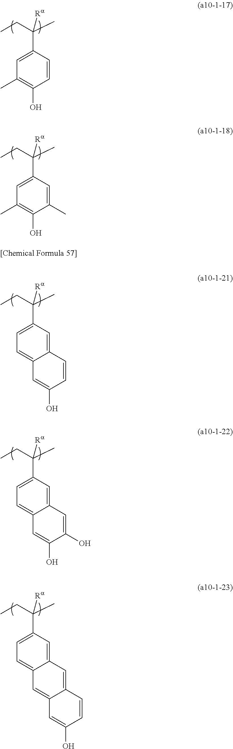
C1(C(CC)(C)[Ra])=CC(C)=C(O)C=C1.C1(C(CC)(C)[Ra])=CC(C)=C(O)C(C)=C1.C1(C(CC)(C)[Ra])=CC=C2C(=C1)C=CC(O)=C2.C1(C(CC)(C)[Ra])=CC=C2C(=C1)C=C(O)C(O)=C2.C1(C(CC)(C)[Ra])=CC=C2C(=C1)C=C1C(=C2)C=C(O)C=C1
